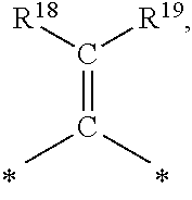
[R18]C([R19])=C(C)C
